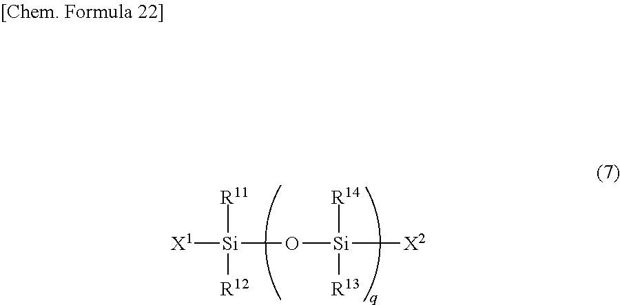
[X1][Si](O[Si]([X2])([R14])[R13])([R11])[R12]
